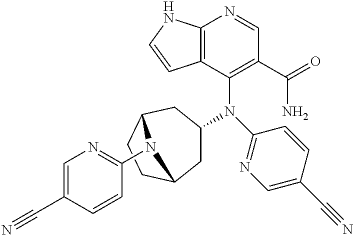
C12=C(C(N(C3CC4CCC(C3)N4C3=NC=C(C#N)C=C3)C3=NC=C(C#N)C=C3)=C(C(=O)N)C=N1)C=CN2
